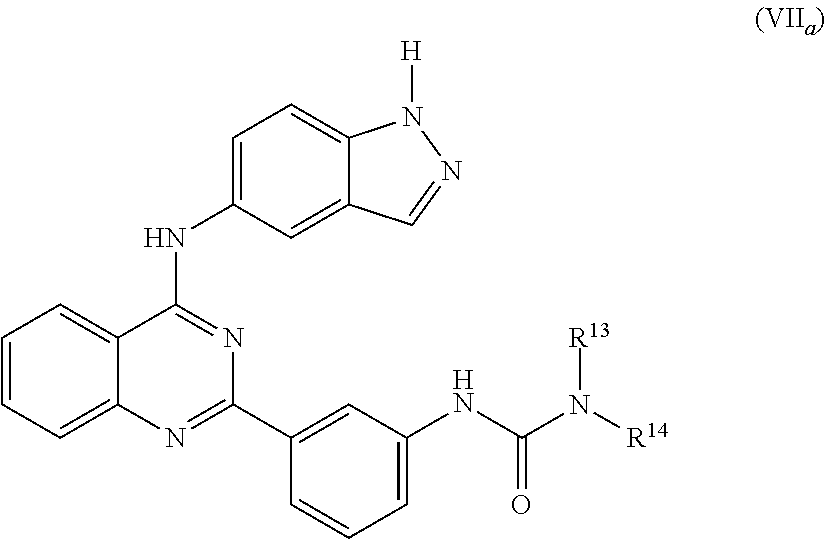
C1=C2C(=CC=C1)C(NC1=CC=C3C(=C1)C=NN3[H])=NC(C1=CC(NC(N([R14])[R13])=O)=CC=C1)=N2
